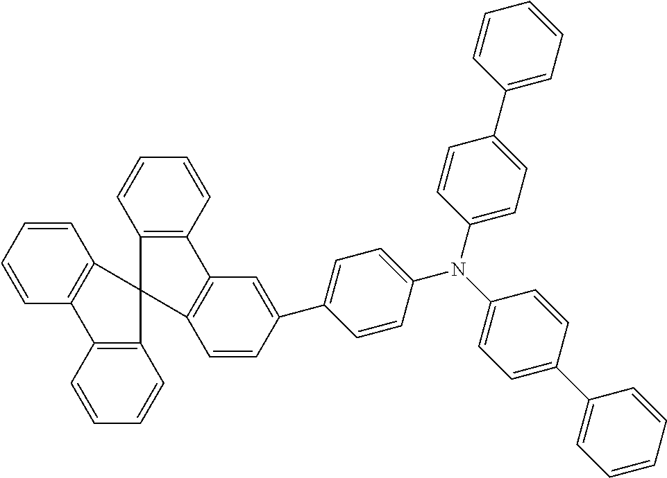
C1(C2=CC=CC=C2)=CC=C(N(C2=CC=C(C3=CC=CC=C3)C=C2)C2=CC=C(C3=CC4=C(C=C3)C3(C5=C4C=CC=C5)C4=C(C=CC=C4)C4=C3C=CC=C4)C=C2)C=C1
